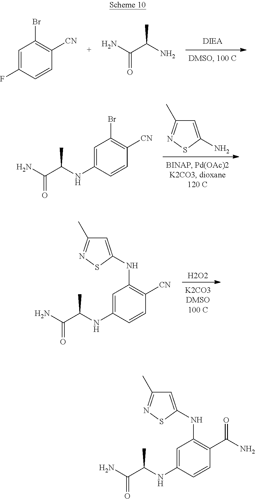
C1=C(F)C=CC([CN])=C1Br.NC(C(N)C)=O.C1=C(NC(C(N)=O)C)C=CC([CN])=C1Br.C1=C(N)SN=C1C.[H2O2].C1=C(NC(C(N)=O)C)C=CC([CN])=C1NC1=CC(C)=NS1.C1=C(NC(C(N)=O)C)C=CC(C(N)=O)=C1NC1=CC(C)=NS1
